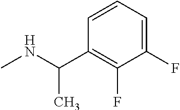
N(C)C(C)C1=C(F)C(F)=CC=C1
